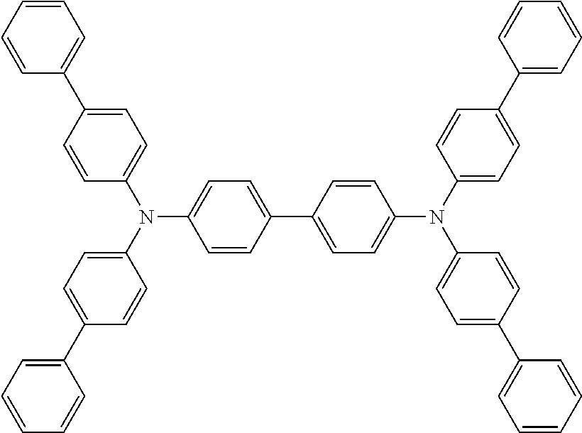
C1=CC(C2=CC=C(N(C3=CC=C(C4=CC=CC=C4)C=C3)C3=CC=C(C4=CC=CC=C4)C=C3)C=C2)=CC=C1N(C1=CC=C(C2=CC=CC=C2)C=C1)C1=CC=C(C2=CC=CC=C2)C=C1
